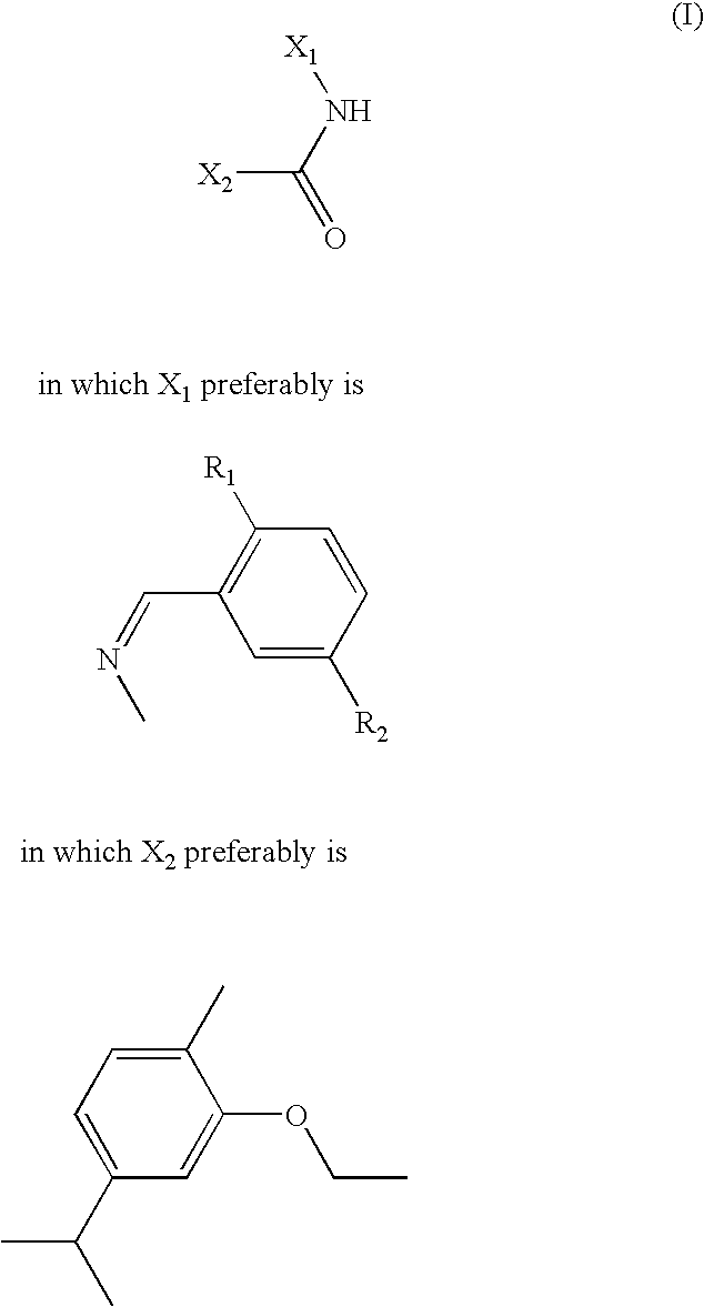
[X2]C(N[X1])=O.C1=C([R2])C=CC([R1])=C1C=NC.C1(C(C)C)=CC=C(C)C(OCC)=C1
